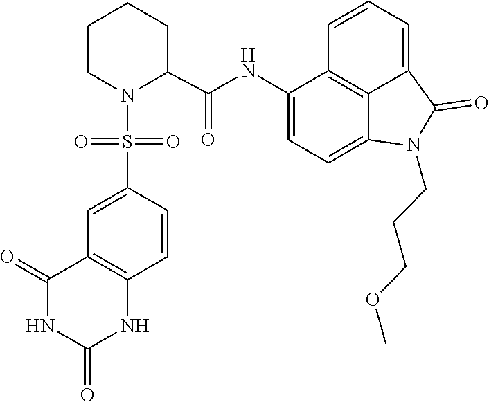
C1=C2C(=O)N(CCCOC)C3=CC=C(NC(C4CCCCN4S(=O)(C4=CC5=C(C=C4)NC(=O)NC5=O)=O)=O)C(=C23)C=C1
